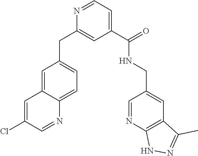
C1=C2C(=CC=C1CC1=CC(C(NCC3=CC4=C(N=C3)NN=C4C)=O)=CC=N1)N=CC(Cl)=C2
